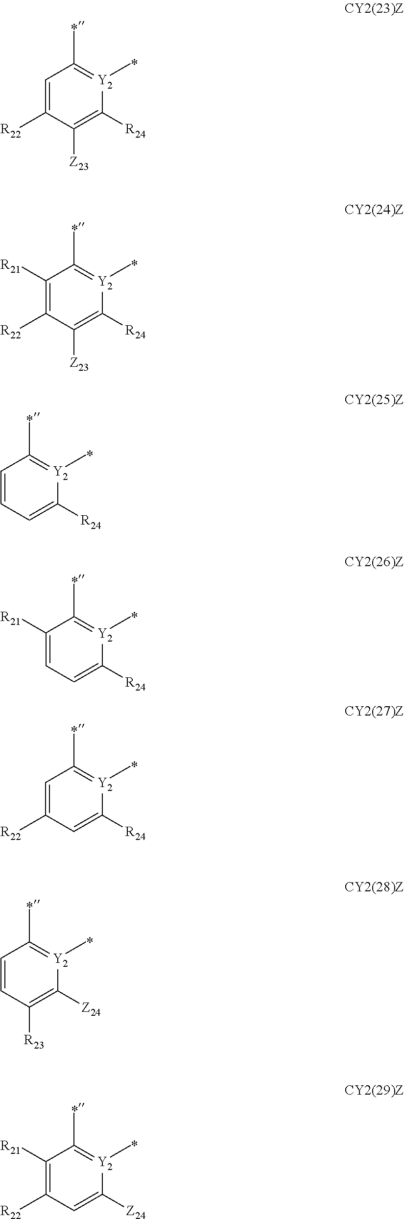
C1=C([R22])C([Z23])=C([R24])[Y2](C)=C1C.C1([R21])=C([R22])C([Z23])=C([R24])[Y2](C)=C1C.C1=CC=C([R24])[Y2](C)=C1C.C1([R21])=CC=C([R24])[Y2](C)=C1C.C1=C([R22])C=C([R24])[Y2](C)=C1C.C1=CC([R23])=C([Z24])[Y2](C)=C1C.C1([R21])=C([R22])C=C([Z24])[Y2](C)=C1C
